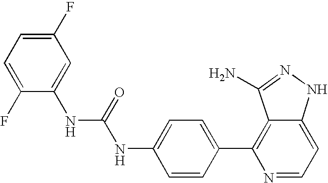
C1(NC(NC2=CC(F)=CC=C2F)=O)=CC=C(C2=C3C(=CC=N2)NN=C3N)C=C1
